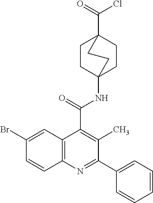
C1CC2(NC(C3=C(C)C(C4=CC=CC=C4)=NC4=C3C=C(Br)C=C4)=O)CCC1(C(=O)Cl)CC2
